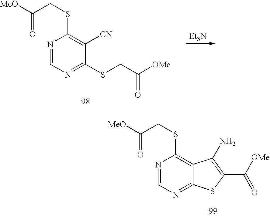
N1=CN=C2C(=C1SCC(=O)[MeO])C(N)=C(C([OMe])=O)S2.N1=CN=C(SCC([OMe])=O)C([CN])=C1SCC(=O)[MeO].[Et3N]
